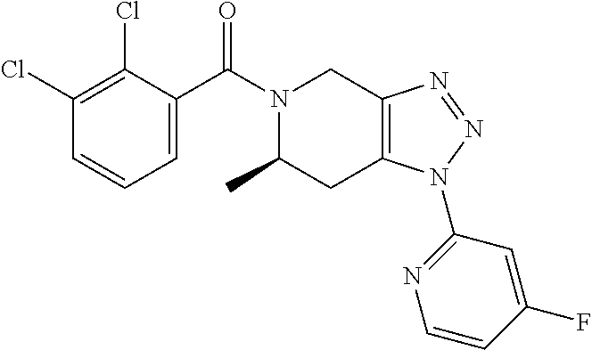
C1(Cl)=C(Cl)C(C(N2C(C)CC3=C(C2)N=NN3C2=NC=CC(F)=C2)=O)=CC=C1
